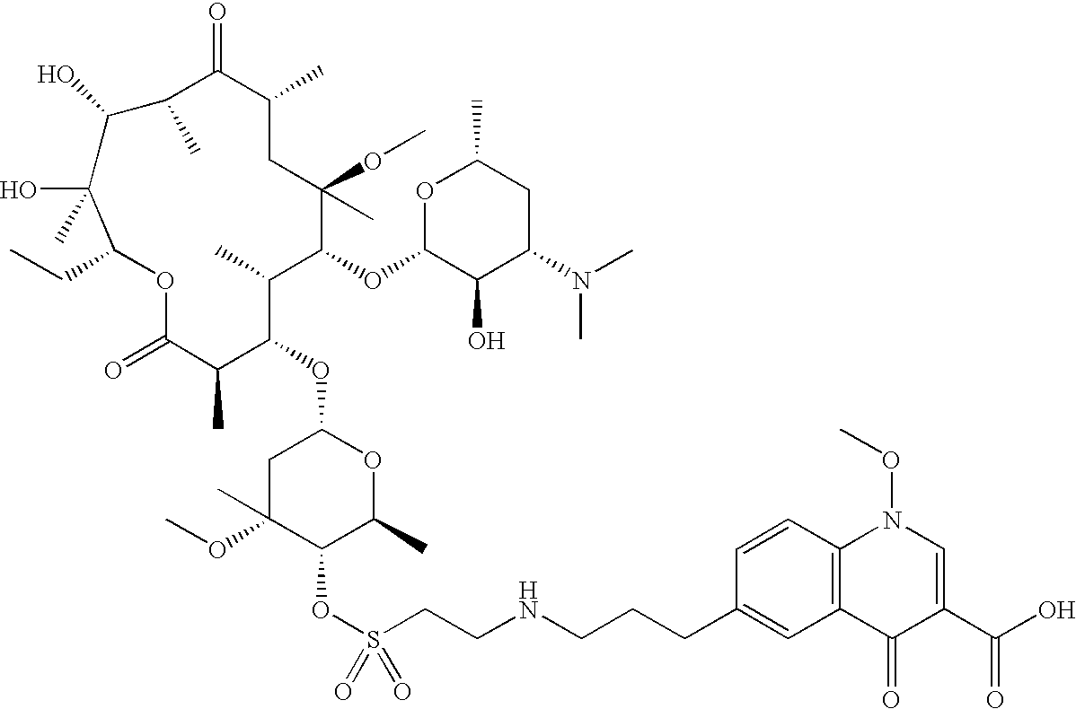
C1C(OC)(C)C(OS(CCNCCCC2=CC3=C(C=C2)N(OC)C=C(C(O)=O)C3=O)(=O)=O)C(C)OC1OC1C(C)C(=O)OC(CC)C(O)(C)C(O)C(C)C(=O)C(C)CC(C)(OC)C(OC2C(O)C(N(C)C)CC(C)O2)C1C
